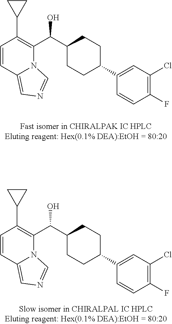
C1=CC2=CN=CN2C(C(C2CCC(C3=CC(Cl)=C(F)C=C3)CC2)O)=C1C1CC1.C1=CC2=CN=CN2C(C(C2CCC(C3=CC(Cl)=C(F)C=C3)CC2)O)=C1C1CC1
